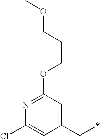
N1=C(OCCCOC)C=C(CC)C=C1Cl
